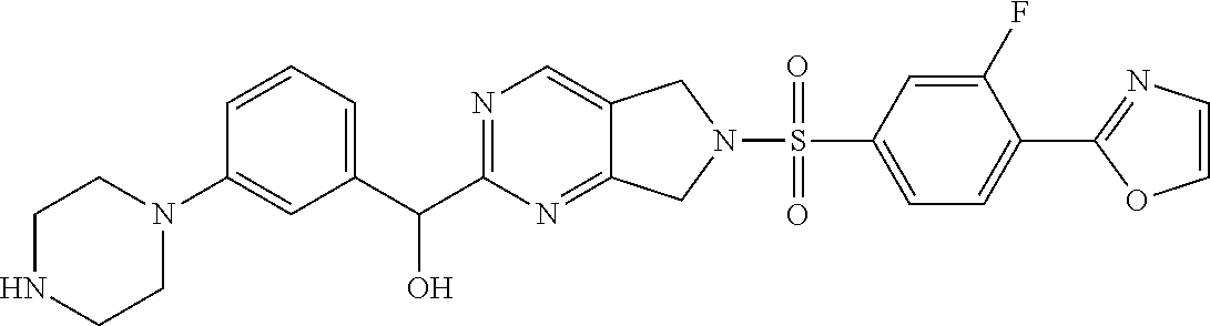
C1=CC(N2CCNCC2)=CC(C(C2=NC=C3C(=N2)CN(S(=O)(C2=CC=C(C4=NC=CO4)C(F)=C2)=O)C3)O)=C1
